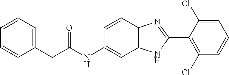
O=C(NC1=CC2=C(C=C1)N=C(C1=C(Cl)C=CC=C1Cl)N2)CC1=CC=CC=C1
